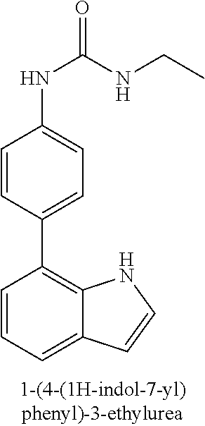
C1=CC(C2=C3C(=CC=C2)C=CN3)=CC=C1NC(=O)NCC
